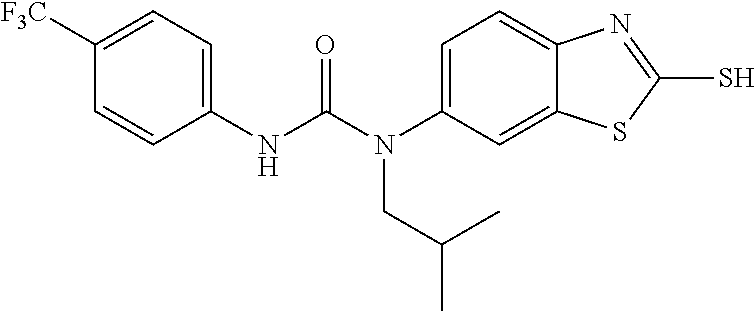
C1=C(N(C(NC2=CC=C([F3C])C=C2)=O)CC(C)C)C=C2C(=C1)N=C(S)S2
